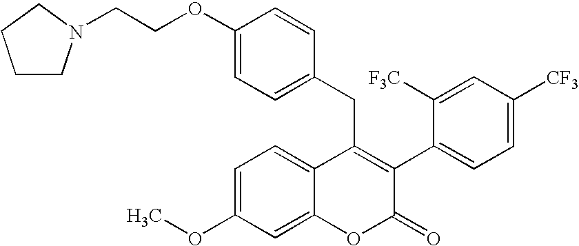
C1(OCCN2CCCC2)=CC=C(CC2=C(C3=CC=C([CF3])C=C3[F3C])C(=O)OC3=CC(OC)=CC=C23)C=C1
